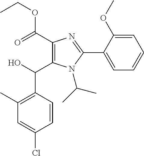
C1(C(=O)OCC)=C(C(O)C2=C(C)C=C(Cl)C=C2)N(C(C)C)C(C2=CC=CC=C2OC)=N1
